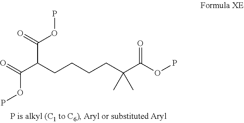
C(C(CCCCC(C(OP)=O)(C)C)C(=O)O(C)P)(=O)OP
